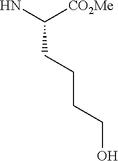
NC([CO2Me])CCCCO
